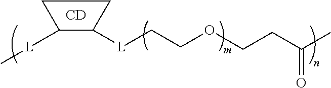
[L](C1C([L]CCOCCC(C)=O)CC1)C.[CD]
